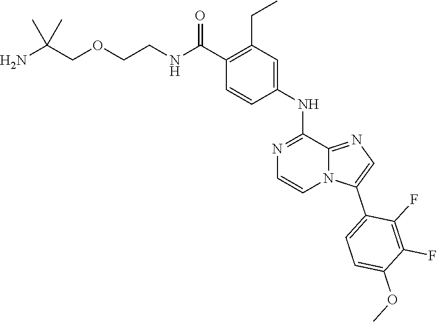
C1(C(NCCOCC(N)(C)C)=O)=C(CC)C=C(NC2=NC=CN3C2=NC=C3C2=CC=C(OC)C(F)=C2F)C=C1
